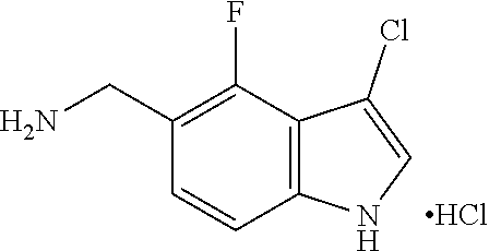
C12=C(NC=C1Cl)C=CC(CN)=C2F.Cl
